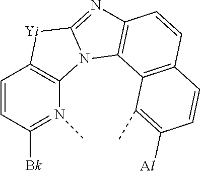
C1=CC([Bk])=N(C)C2=C1[Yi]C1=NC3=C(N21)C1=C(C=C3)C=CC([Al])=C1C
